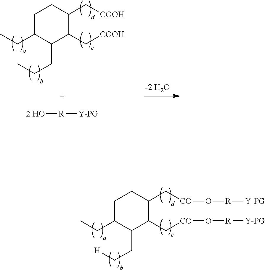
C1C(CC)C(CC[H])C(C[CO]O[R][Y-PG])C(C[CO]O[R][Y-PG])C1.C1C(CC)C(CCC)C(C[COOH])C(C[COOH])C1.[2 HO][R][Y-PG]
